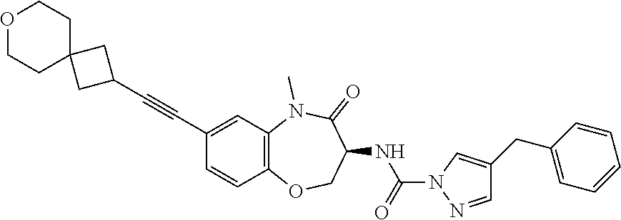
C1(C#CC2CC3(C2)CCOCC3)=CC2=C(C=C1)OCC(NC(N1N=CC(CC3=CC=CC=C3)=C1)=O)C(=O)N2C
